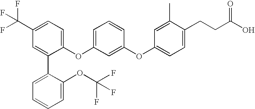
C1=C(C(F)(F)F)C=C(C2=CC=CC=C2OC(F)(F)F)C(OC2=CC=CC(OC3=CC=C(CCC(O)=O)C(C)=C3)=C2)=C1
